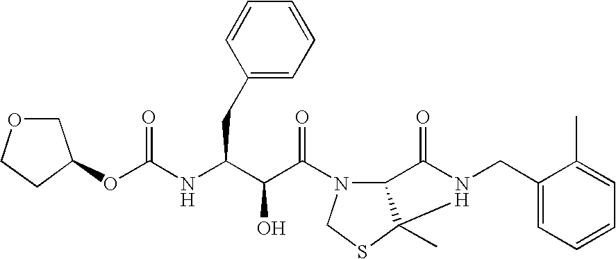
O(C(NC(C(C(=O)N1C2C(C)(SC1)N(CC1=CC=CC=C1C)C2=O)O)CC1=CC=CC=C1)=O)C1COCC1
